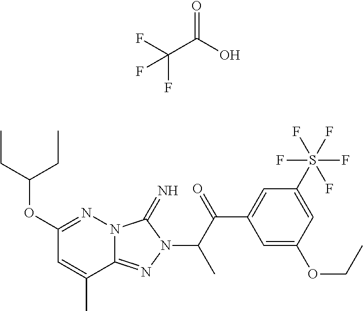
C12=NN(C(C(C3=CC(S(F)(F)(F)(F)F)=CC(OCC)=C3)=O)C)C(=N)N1N=C(OC(CC)CC)C=C2C.O=C(O)C(F)(F)F
